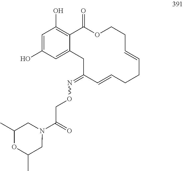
C1=C(O)C=C2C(=C1O)C(=O)OCCC=CCCC=CC(=NOCC(=O)N1CC(C)OC(C)C1)C2
